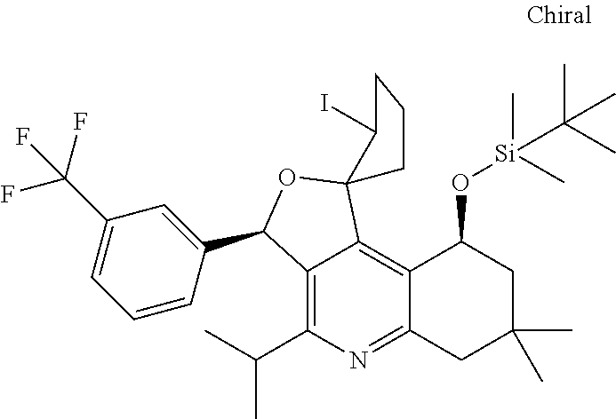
C12=C(C(C)C)N=C3C(=C1C1(OC2C2=CC(C(F)(F)F)=CC=C2)C(I)CCC1)C(O[Si](C)(C)C(C)(C)C)CC(C)(C)C3
